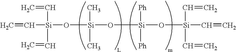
C=C[Si](O[Si](O[Si](O[Si](C=C)(C=C)C=C)([Ph])[Ph])(C)C)(C=C)C=C
